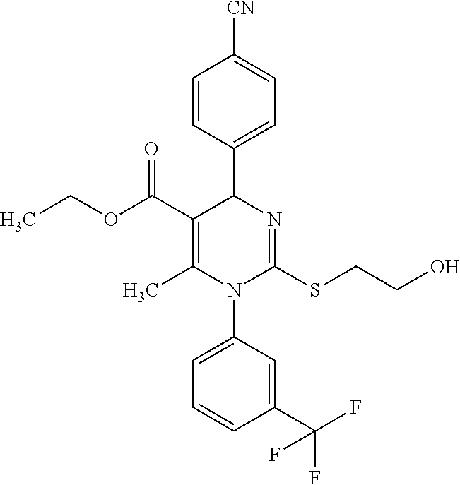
C1=CC(C2C(C(OCC)=O)=C(C)N(C3=CC=CC(C(F)(F)F)=C3)C(SCCO)=N2)=CC=C1[CN]
